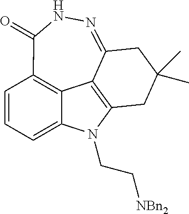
C1=CC=C2C3=C1C(=O)NN=C1C3=C(N2CC[NBn2])CC(C)(C)C1
